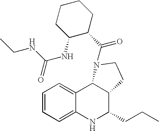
C12=CC=CC=C1NC(CCC)C1C2N(C(C2CCCCC2NC(NCC)=O)=O)CC1
